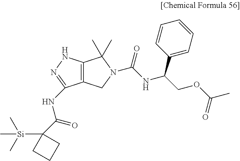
C12=C(NN=C1NC(=O)C1([Si](C)(C)C)CCC1)C(C)(C)N(C(=O)NC(COC(C)=O)C1=CC=CC=C1)C2
